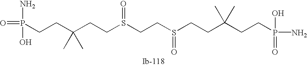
C(C)(C)(CCS(=O)CCS(=O)CCC(CCP(N)(=O)O)(C)C)CCP(N)(O)=O
